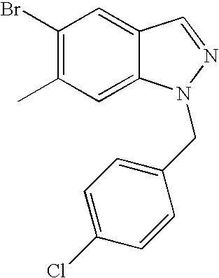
C1(Br)=C(C)C=C2C(=C1)C=NN2CC1=CC=C(Cl)C=C1
